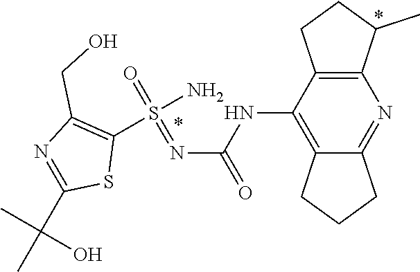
S(=O)(=NC(NC1=C2CCCC2=NC2=C1CCC2C)=O)(N)C1=C(CO)N=C(C(C)(C)O)S1
